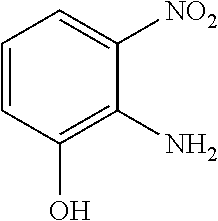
C1=CC(O)=C(N)C([NO2])=C1
